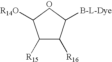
C1([R15])C([R16])C([B-L-Dye])CC1[R14O].O
